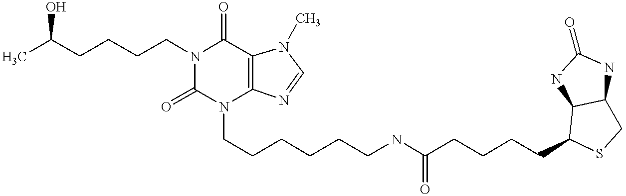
CC(CCCCN1C(=O)C2=C(N(CCCCCCNC(CCCCC3SCC4C3NC(=O)N4)=O)C1=O)N=CN2C)O
